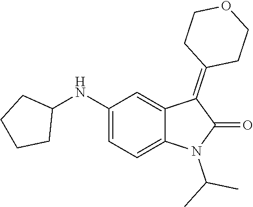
C1(NC2CCCC2)=CC=C2C(=C1)C(=C1CCOCC1)C(=O)N2C(C)C
